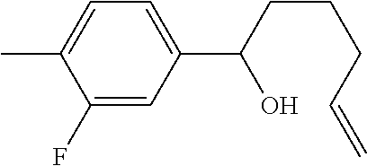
C1(F)=CC(C(CCCC=C)O)=CC=C1C
